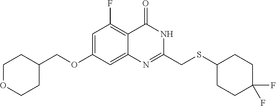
C1=C(OCC2CCOCC2)C=C2C(=C1F)C(=O)NC(CSC1CCC(F)(F)CC1)=N2
